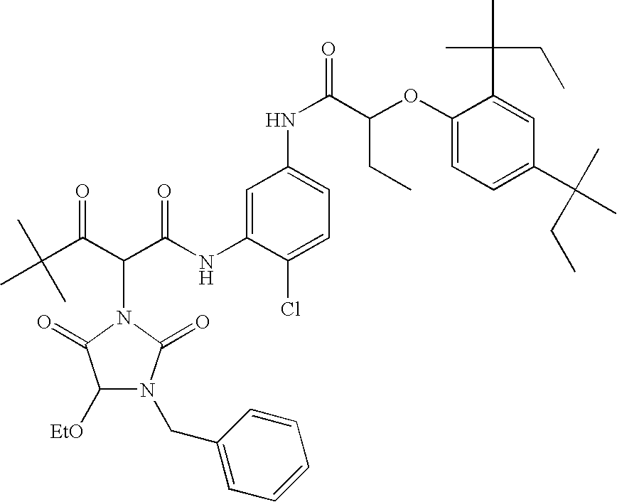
CC(C)(C(C(C(NC1=CC(NC(=O)C(OC2=CC=C(C(C)(C)CC)C=C2C(C)(C)CC)CC)=CC=C1Cl)=O)N1C(=O)C([EtO])N(CC2=CC=CC=C2)C1=O)=O)C
